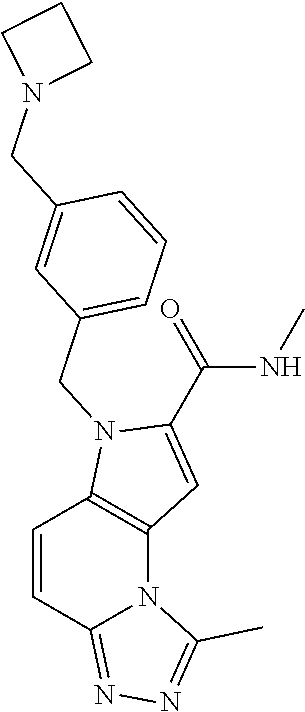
C1=CC2=NN=C(C)N2C2=C1N(CC1=CC=CC(CN3CCC3)=C1)C(C(=O)NC)=C2
